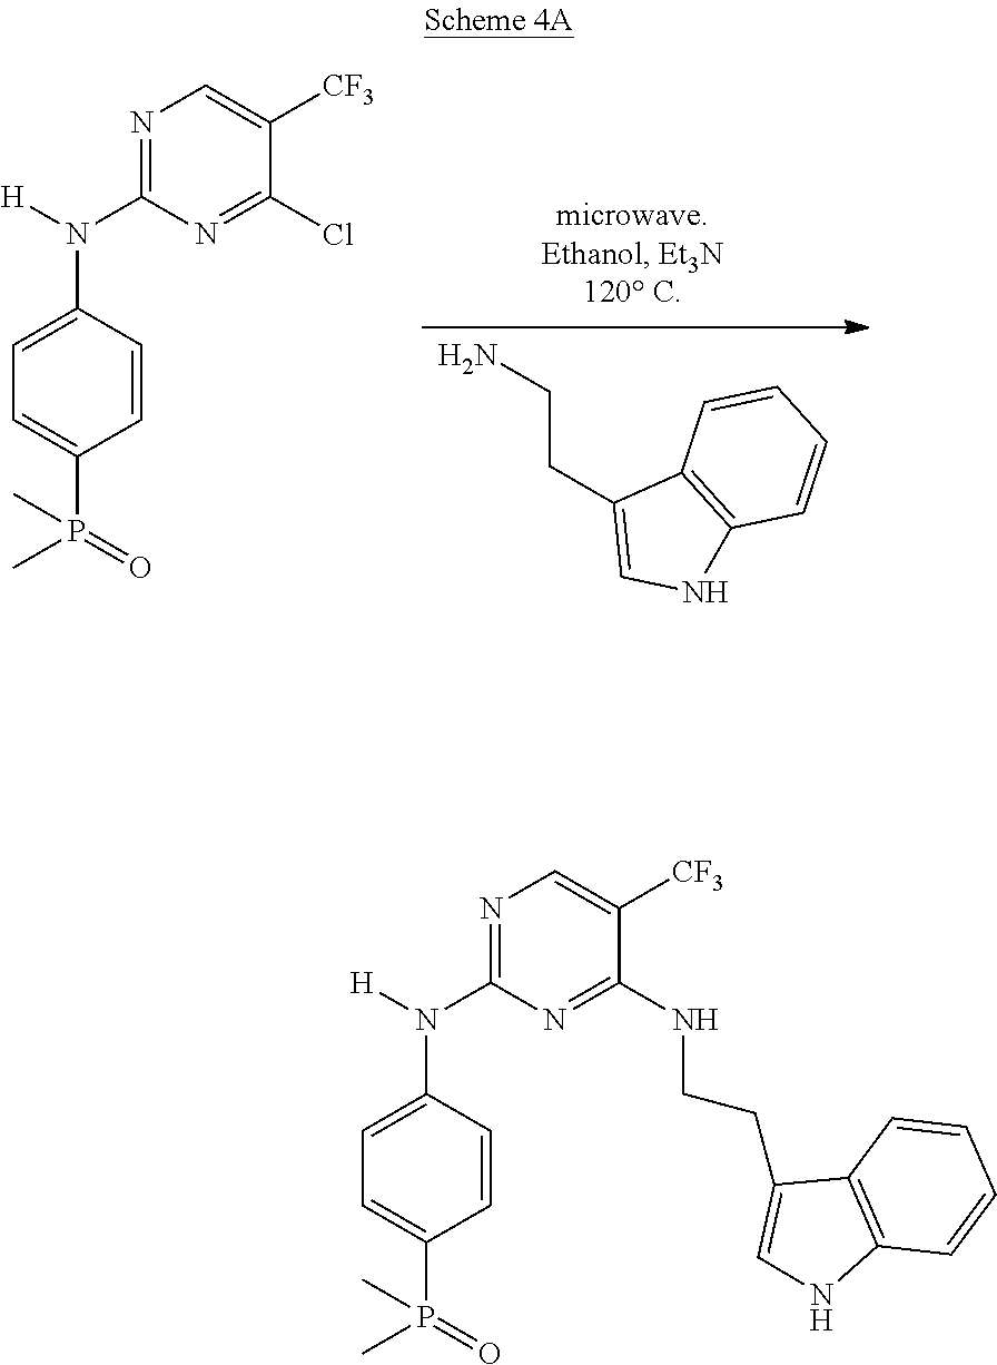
N1=C(N([H])C2=CC=C(P(C)(=O)C)C=C2)N=C(Cl)C([CF3])=C1.NCCC1=CNC2=C1C=CC=C2.N1=C(N([H])C2=CC=C(P(C)(=O)C)C=C2)N=C(NCCC2=CNC3=C2C=CC=C3)C([CF3])=C1
